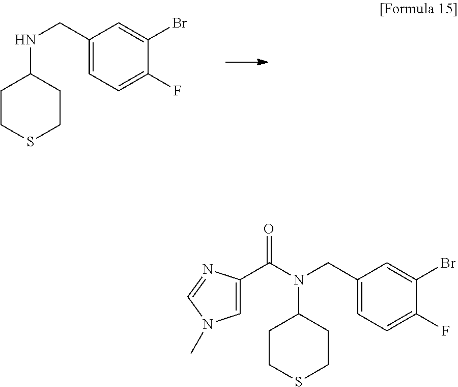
C1(CNC2CCSCC2)=CC=C(F)C(Br)=C1.C1(CN(C2CCSCC2)C(C2=CN(C)C=N2)=O)=CC=C(F)C(Br)=C1
